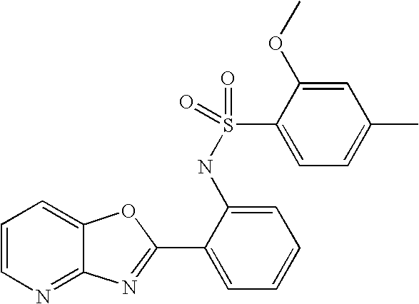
C12=NC=CC=C1OC(C1=CC=CC=C1NS(C1=CC=C(C)C=C1OC)(=O)=O)=N2
